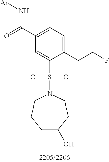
C1(C(=O)N[Ar])=CC=C(CCF)C(S(=O)(=O)N2CCCC(O)CC2)=C1
